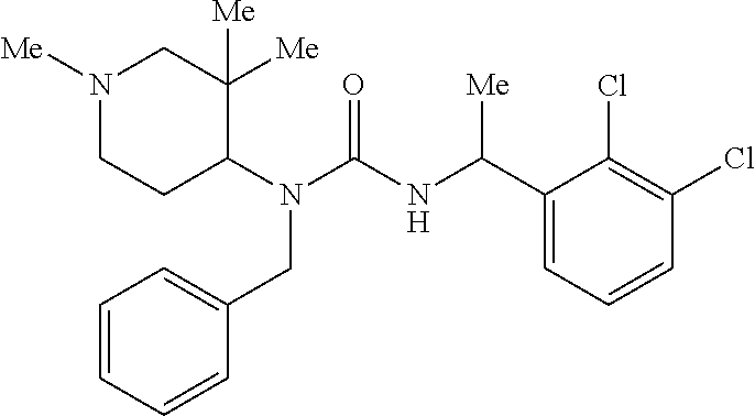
N1([Me])CCC(N(C(NC(C2=CC=CC(Cl)=C2Cl)[Me])=O)CC2=CC=CC=C2)C([Me])([Me])C1
